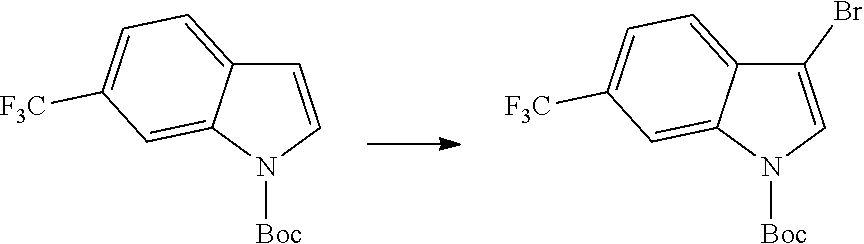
C1(Br)=CN([Boc])C2=CC([F3C])=CC=C12.C1=CN([Boc])C2=CC([F3C])=CC=C12
